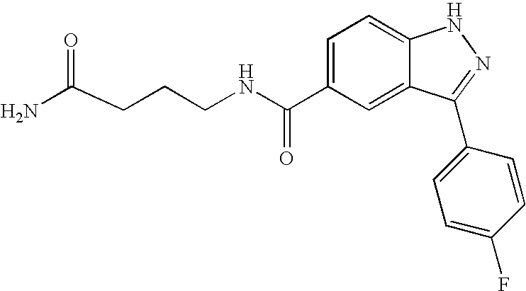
C1=C(C(NCCCC(N)=O)=O)C=C2C(=C1)NN=C2C1=CC=C(F)C=C1
